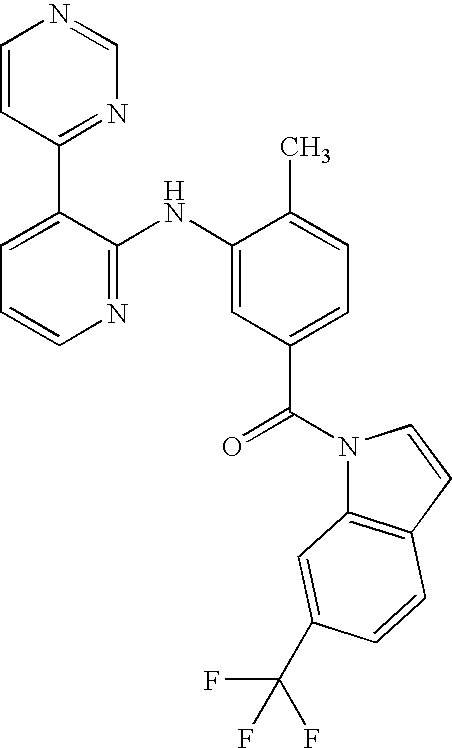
C1=CC(C2=CC=CN=C2NC2=CC(C(N3C4=C(C=C3)C=CC(C(F)(F)F)=C4)=O)=CC=C2C)=NC=N1
